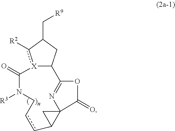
[X]12c([R2])C(C[R9])CC1C1=NC3(C(=O)O1)C(ccCN([R3])C2=O)C3
